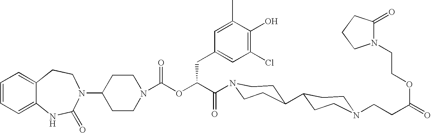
C12=CC=CC=C1NC(=O)N(C1CCN(C(OC(C(=O)N3CCC(C4CCN(CCC(=O)OCCN5C(=O)CCC5)CC4)CC3)CC3=CC(Cl)=C(O)C(C)=C3)=O)CC1)CC2
